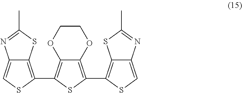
C12=CSC(C3=C4C(=C(C5=C6C(=CS5)N=C(C)S6)S3)OCCO4)=C1SC(C)=N2
